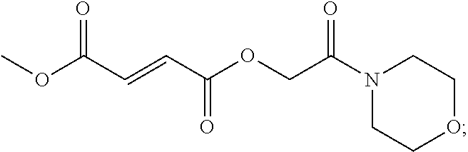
COC(C=CC(OCC(N1CCOCC1)=O)=O)=O
